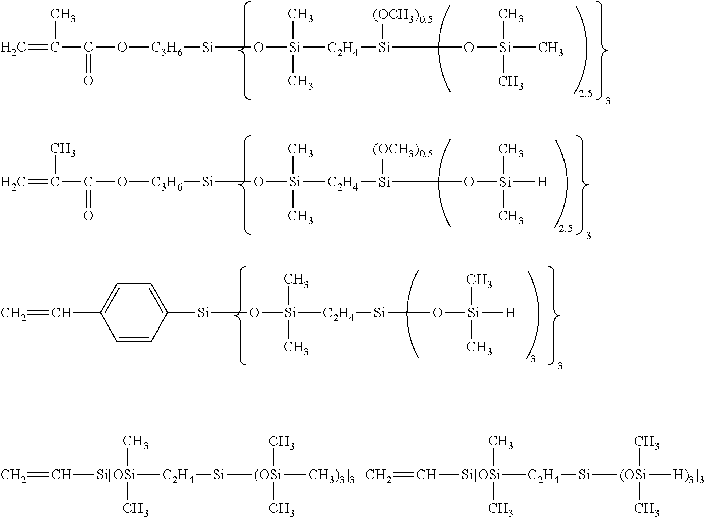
C=C(C(O[C3H6][Si]O[Si]([C2H4][Si](O[Si](C)(C)C)[(OCH3)0.5])(C)C)=O)C.C=C(C(O[C3H6][Si]O[Si]([C2H4][Si](O[Si]([H])(C)C)[(OCH3)0.5])(C)C)=O)C.C1([Si]O[Si]([C2H4][Si]O[Si]([H])(C)C)(C)C)=CC=C(C=C)C=C1.C=C[Si[OSi]([C2H4][Si][(OSi]([CH3)3]3])(C)C)(C)C.C=C[Si[OSi]([C2H4][Si][(OSi]([H)3]3])(C)C)(C)C
